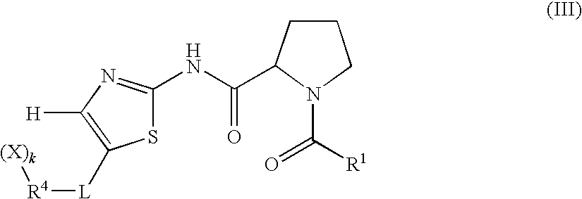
C1(NC(C2N(C([R1])=O)CCC2)=O)=NC([H])=C([L][R4][(X)k])S1
